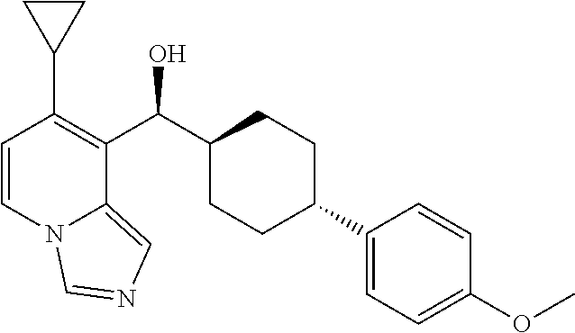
C1=CN2C(=CN=C2)C(C(C2CCC(C3=CC=C(OC)C=C3)CC2)O)=C1C1CC1
